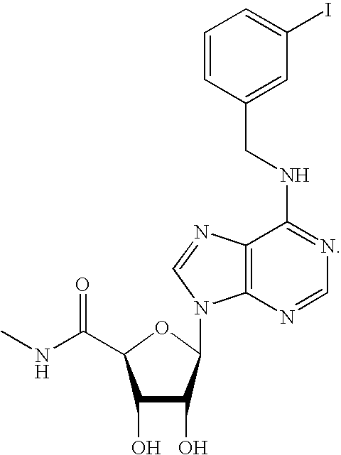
C1(O)C(O)C(N2C3=C(C(NCC4=CC(I)=CC=C4)=NC=N3)N=C2)OC1C(NC)=O
